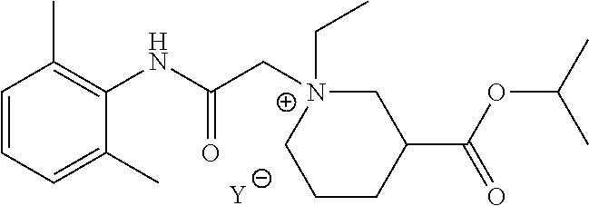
[Y].C1=CC=C(C)C(NC(C[N+]2(CC)CC(C(OC(C)C)=O)CCC2)=O)=C1C
